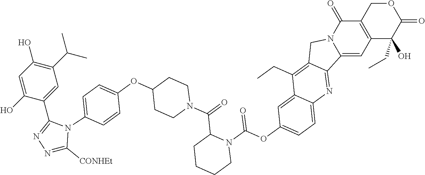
C1=C(O)C(C2=NN=C([CONHEt])N2C2=CC=C(OC3CCN(C(=O)C4CCCCN4C(OC4=CC=C5C(=C4)C(CC)=C4C(=N5)C5=CC6=C(C(=O)N5C4)COC(=O)C6(O)CC)=O)CC3)C=C2)=CC(C(C)C)=C1O
